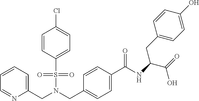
C(N(S(=O)(=O)C1=CC=C(Cl)C=C1)CC1=CC=C(C(NC(C(=O)O)CC2=CC=C(O)C=C2)=O)C=C1)C1=CC=CC=N1
